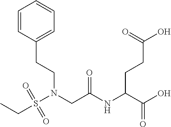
C1=CC(CCN(CC(NC(C(O)=O)CCC(O)=O)=O)S(=O)(=O)CC)=CC=C1
